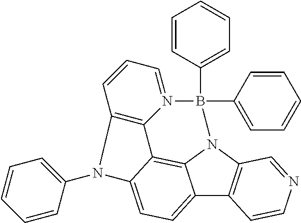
C12=CC=C3C4=C1N(C1=C2C=CN=C1)B(C1=CC=CC=C1)(C1=CC=CC=C1)N1=CC=CC(=C41)N3C1=CC=CC=C1
